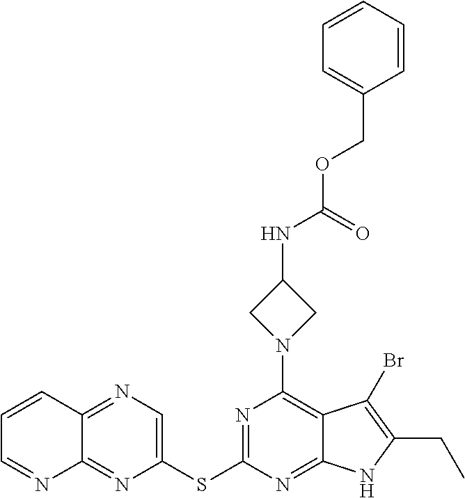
C12=NC(SC3=NC(N4CC(NC(=O)OCC5=CC=CC=C5)C4)=C4C(=N3)NC(CC)=C4Br)=CN=C1C=CC=N2
